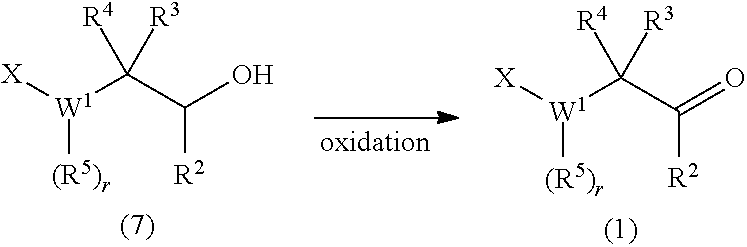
[W1](C(C(O)[R2])([R3])[R4])([X])[(R5)r].[W1](C(C(=O)[R2])([R3])[R4])([X])[(R5)r]
